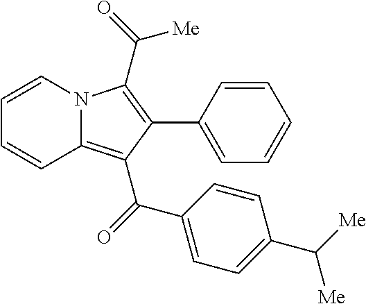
C1=CC(C2=C(C([Me])=O)N3C(=C2C(=O)C2=CC=C(C([Me])[Me])C=C2)C=CC=C3)=CC=C1
